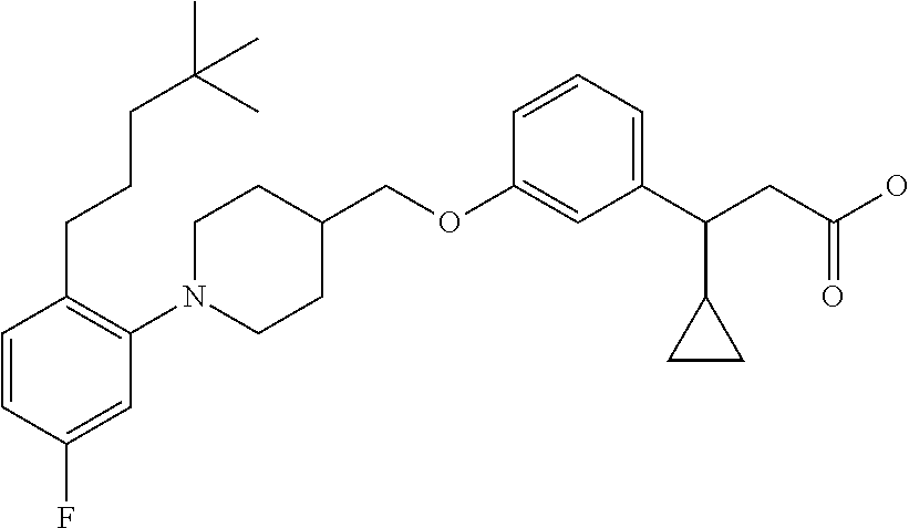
C1(OCC2CCN(C3=C(CCCC(C)(C)C)C=CC(F)=C3)CC2)=CC(C(CC(O)=O)C2CC2)=CC=C1
